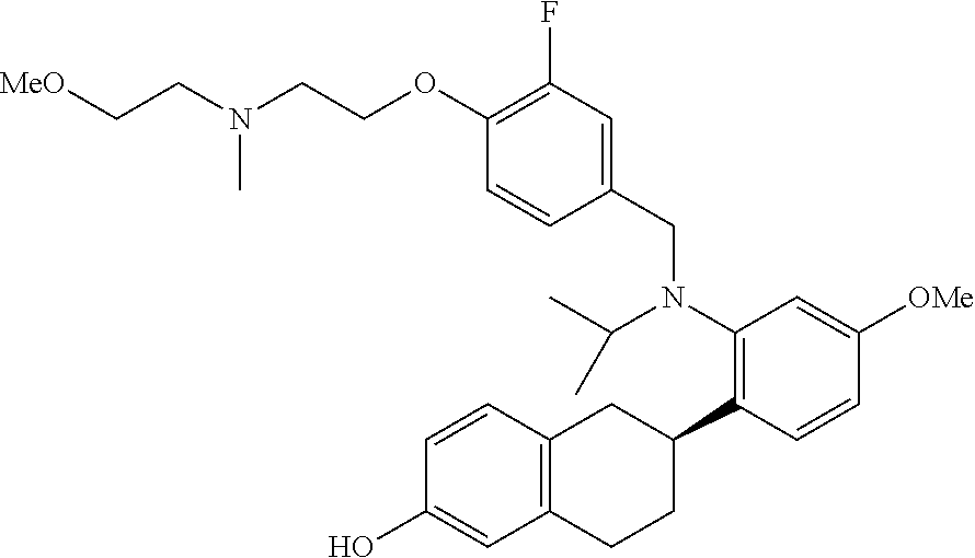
C1(O)=CC2=C(C=C1)CC(C1=C(N(C(C)C)CC3=CC(F)=C(OCCN(CC[MeO])C)C=C3)C=C([OMe])C=C1)CC2
